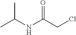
CC(NC(=O)CCl)C
